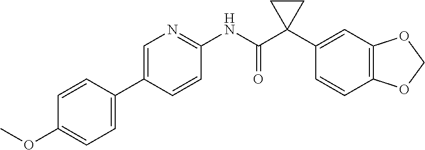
C1=CC(C2=CN=C(NC(C3(C4=CC5=C(C=C4)OCO5)CC3)=O)C=C2)=CC=C1OC
